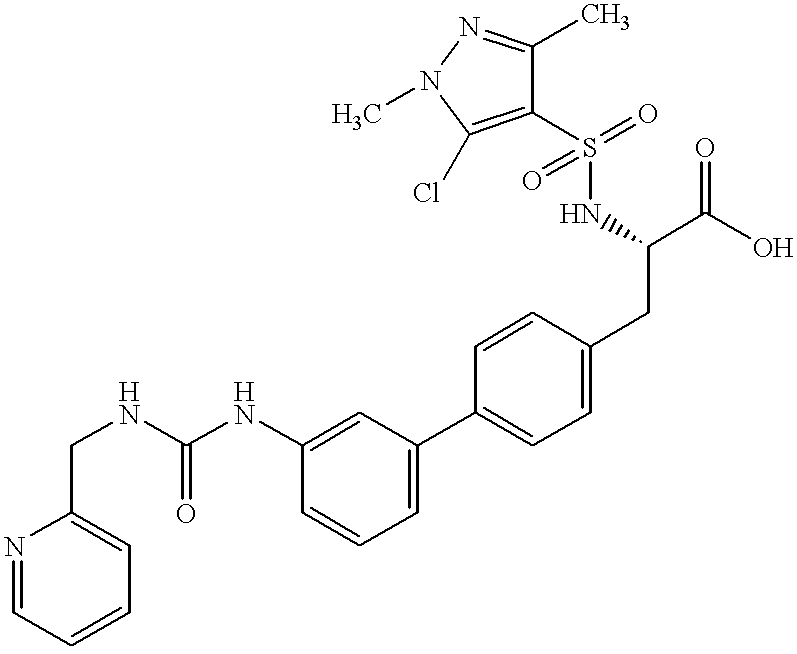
C(NC1=CC(C2=CC=C(CC(NS(C3=C(Cl)N(C)N=C3C)(=O)=O)C(O)=O)C=C2)=CC=C1)(NCC1=CC=CC=N1)=O
